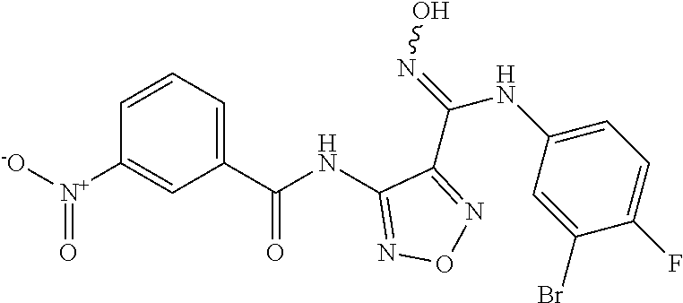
C1(NC(C2=CC=CC([N+]([-O])=O)=C2)=O)=NON=C1C(=NO)NC1=CC=C(F)C(Br)=C1
